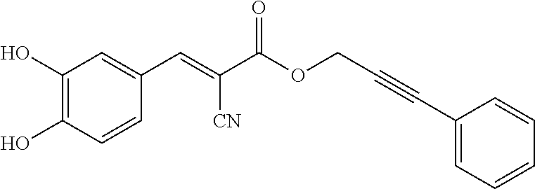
C1(O)=C(O)C=CC(C=C(C(OCC#CC2=CC=CC=C2)=O)[CN])=C1
